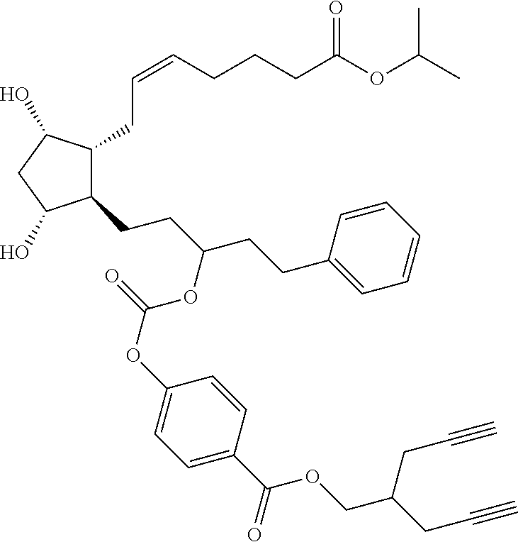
C1(CC=CCCCC(OC(C)C)=O)C(CCC(CCC2=CC=CC=C2)OC(OC2=CC=C(C(OCC(CC#C)CC#C)=O)C=C2)=O)C(O)CC1O
